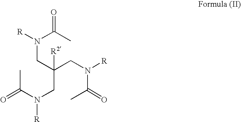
[R]N(C(C)=O)CC(CN(C(C)=O)[R])(CN([R])C(=O)C)[R2]
